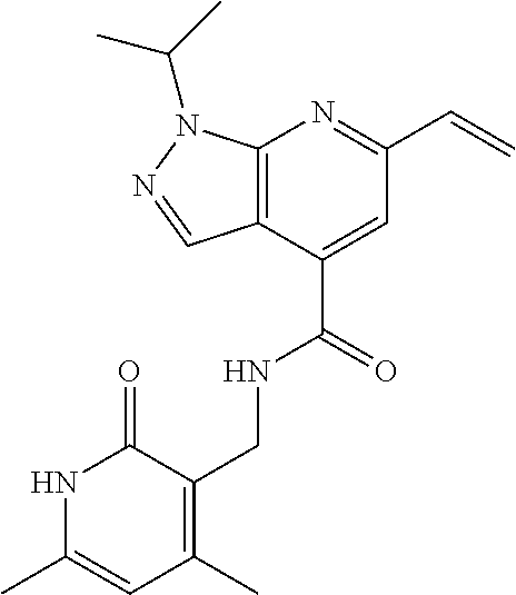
C12=C(C=NN1C(C)C)C(C(=O)NCC1=C(C)C=C(C)NC1=O)=CC(C=C)=N2
